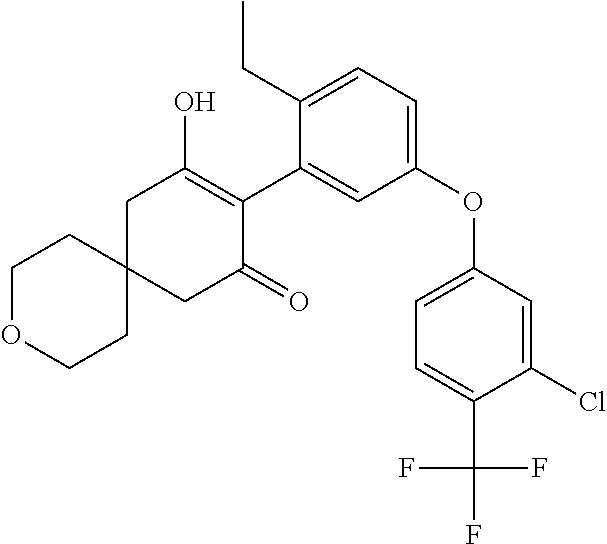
C1C2(CC(=O)C(C3=CC(OC4=CC=C(C(F)(F)F)C(Cl)=C4)=CC=C3CC)=C1O)CCOCC2
